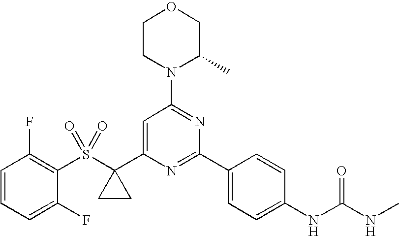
C1=CC=C(F)C(S(C2(C3=CC(N4C(C)COCC4)=NC(C4=CC=C(NC(NC)=O)C=C4)=N3)CC2)(=O)=O)=C1F
